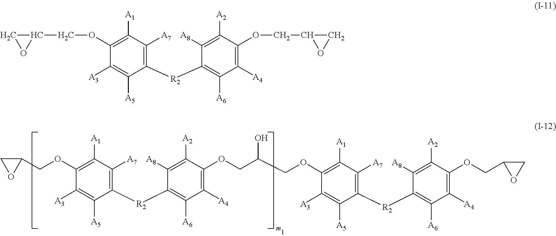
O(C1=C([A1])C([A7])=C([R2]C2=C([A6])C([A4])=C(OCC(COC3=C([A1])C([A7])=C([R2]C4=C([A6])C([A4])=C(OCC5CO5)C([A2])=C4[A8])C([A5])=C3[A3])O)C([A2])=C2[A8])C([A5])=C1[A3])CC1CO1.C1(COC2=C([A1])C([A7])=C([R2]C3=C([A6])C([A4])=C(OCC4CO4)C([A2])=C3[A8])C([A5])=C2[A3])CO1
